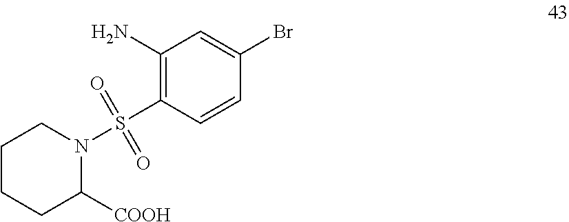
C1(N)=C(S(N2CCCCC2[COOH])(=O)=O)C=CC(Br)=C1
